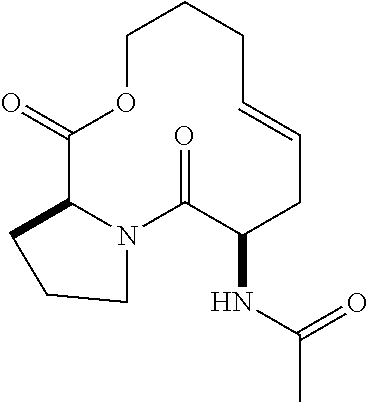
O=C1C2N(C(=O)C(NC(=O)C)CC=CCCCO1)CCC2
